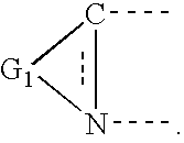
c1(C)n(C)[G1]1
